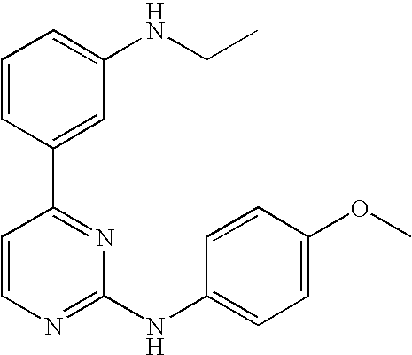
C1=CC(C2=NC(NC3=CC=C(OC)C=C3)=NC=C2)=CC(NCC)=C1
